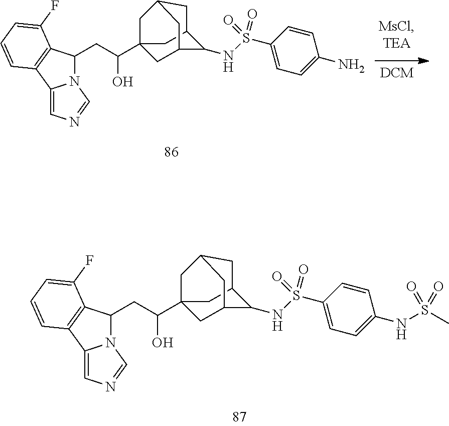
C12(C(CC3N4C(=CN=C4)C4=C3C(F)=CC=C4)O)CC3C(NS(C4=CC=C(N)C=C4)(=O)=O)C(C1)CC(C2)C3.C12(C(CC3N4C(=CN=C4)C4=C3C(F)=CC=C4)O)CC3C(NS(C4=CC=C(NS(C)(=O)=O)C=C4)(=O)=O)C(C1)CC(C2)C3
